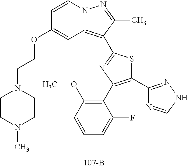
C1(OCCN2CCN(C)CC2)=CC2=C(C3=NC(C4=C(OC)C=CC=C4F)=C(C4=NNC=N4)S3)C(C)=NN2C=C1
